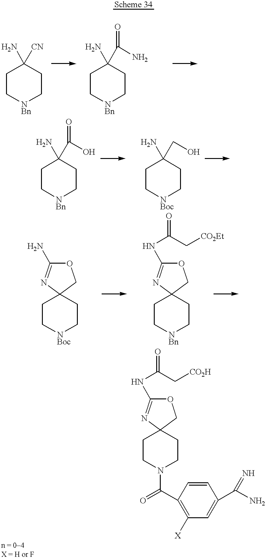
C1C[NBn]CCC1([CN])N.C1C[NBn]CCC1(N)C(N)=O.C1C[NBoc]CCC1(N)CO.C1C[NBn]CCC1(N)C(O)=O.C1C[NBoc]CCC12N=C(N)OC2.C1C[NBn]CCC12N=C(NC(=O)C[CO2Et])OC2.C1CN(C(=O)C2=C([X])C=C(C(=N)N)C=C2)CCC12N=C(NC(=O)C[CO2H])OC2
